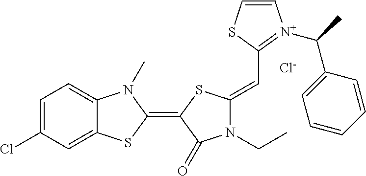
C1=C(Cl)C=C2C(=C1)N(C)C(=C1C(=O)N(CC)C(=CC3=[N+](C(C4=CC=CC=C4)C)C=CS3)S1)S2.[Cl-]
